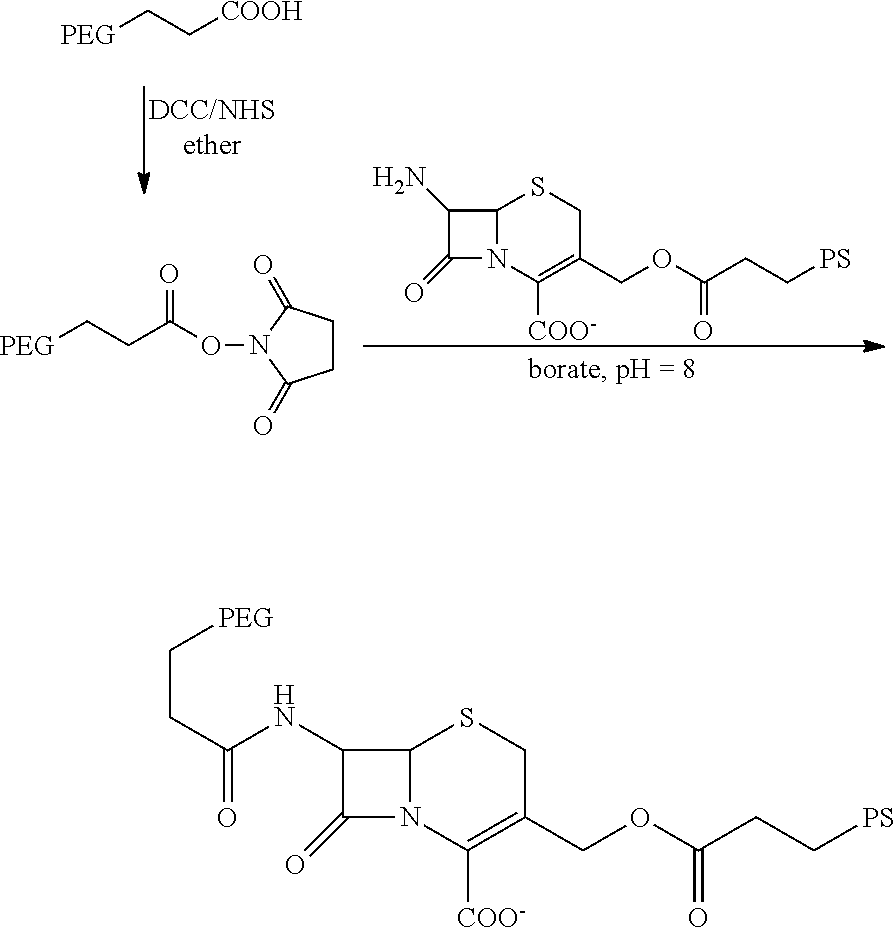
[PEG]CC[COOH].C12N(C([COO-])=C(COC(CC[PS])=O)CS1)C(=O)C2N.C1CC(=O)N(OC(CC[PEG])=O)C1=O.C12N(C([COO-])=C(COC(CC[PS])=O)CS1)C(=O)C2NC(CC[PEG])=O
